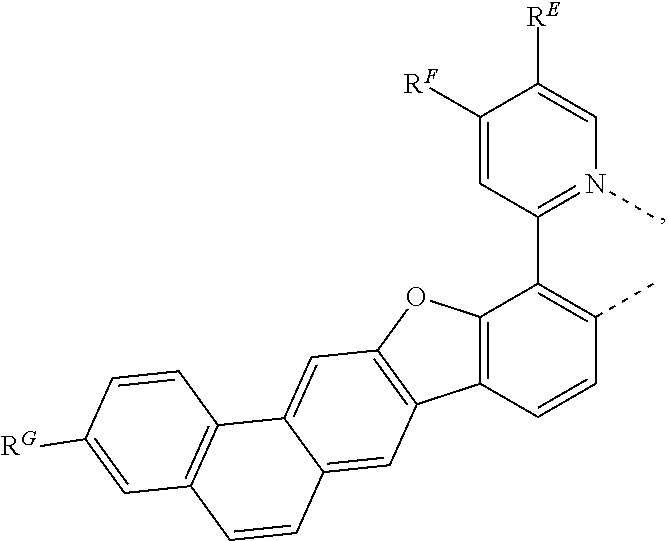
C12=C(C=CC(C)=C1C1=N(C)C=C([RE])C([RF])=C1)C1=C(O2)C=C2C(=C1)C=CC1=C2C=CC([RG])=C1
